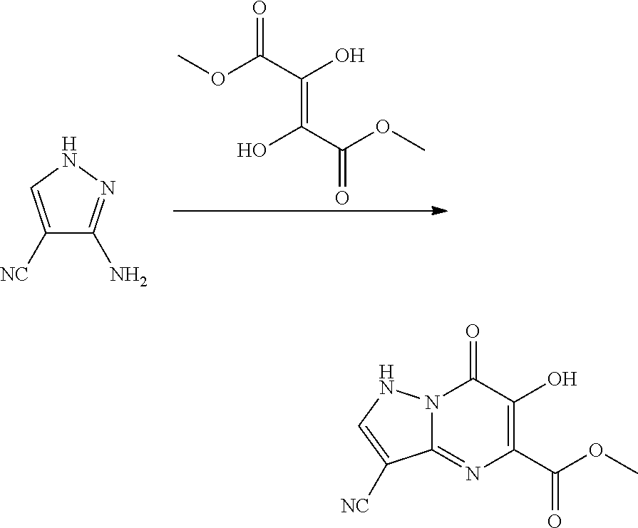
O=C(C(O)=C(C(OC)=O)O)OC.C1([NC])=CNN=C1N.C1(C(OC)=O)=C(O)C(=O)N2C(=N1)C([NC])=CN2
